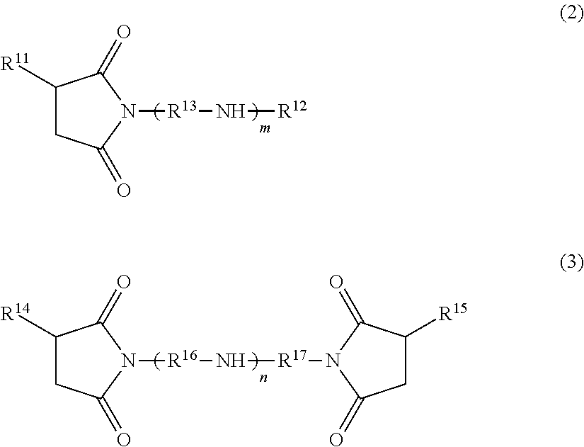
C1([R11])CC(=O)N([R13]N[R12])C1=O.C1([R14])CC(=O)N([R16]N[R17]N2C(=O)CC([R15])C2=O)C1=O
